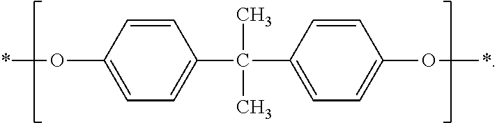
C1=CC(O*)=CC=C1C(C1=CC=C(O*)C=C1)(C)C
